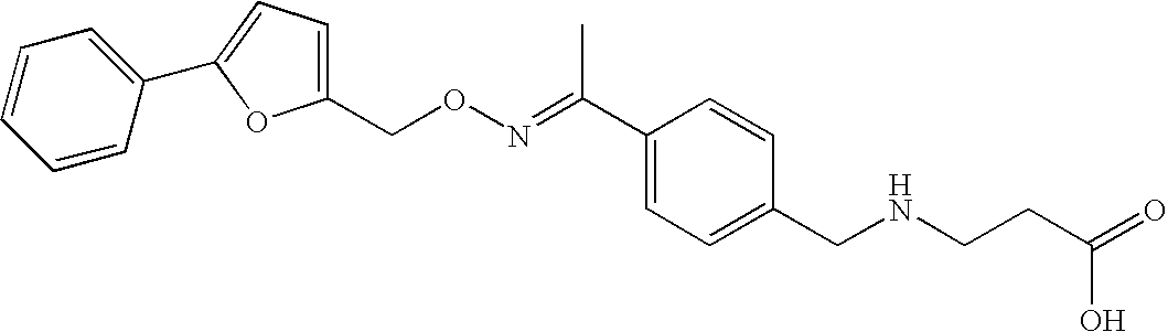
C1=CC(C2=CC=C(CON=C(C3=CC=C(CNCCC(=O)O)C=C3)C)O2)=CC=C1
